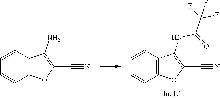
C1=CC2=C(C=C1)OC(C#N)=C2NC(=O)C(F)(F)F.C1=CC2=C(C=C1)OC(C#N)=C2N
